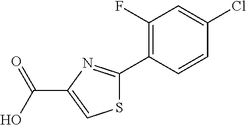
S1C(C2=C(F)C=C(Cl)C=C2)=NC(C(O)=O)=C1
